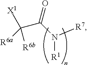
[R7]N([R1])C(=O)C([R6b])([R6a])[X1]
